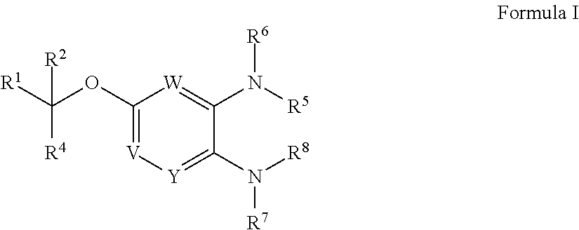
C1(OC([R1])([R4])[R2])=[V][Y]=C(N([R8])[R7])C(N([R5])[R6])=[W]1
